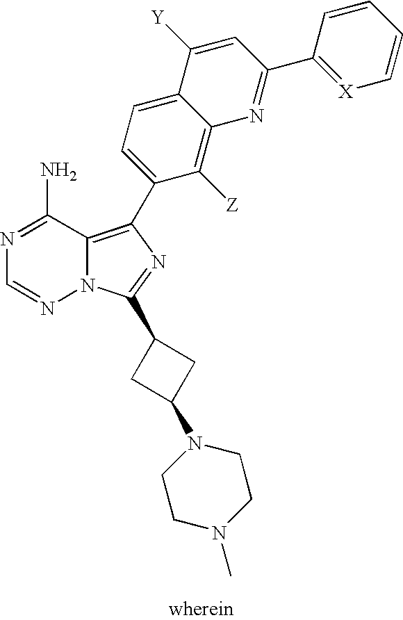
N1=C(N)C2=C(C3=CC=C4C(=C3[Z])N=C(C3=[X]C=CC=C3)C=C4[Y])N=C(C3CC(N4CCN(C)CC4)C3)N2N=C1
